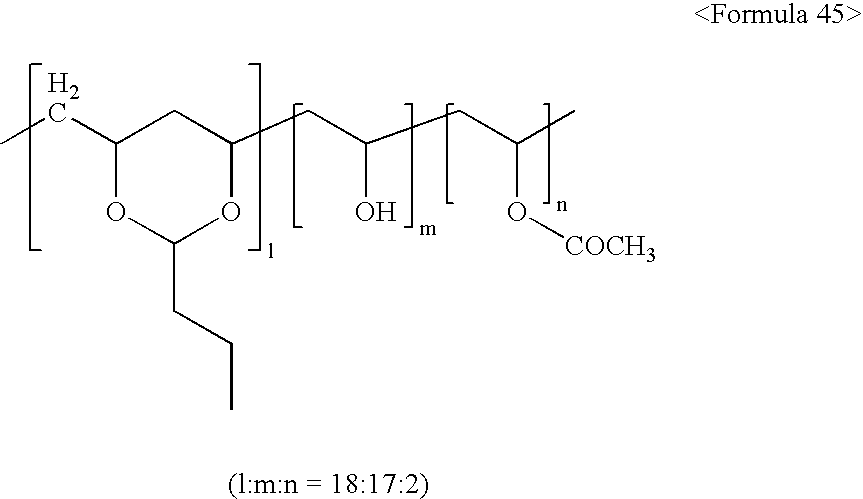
C1(CC)OC(CCC)OC(CC(CC(C)O[COCH3])O)C1
